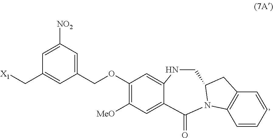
C1(COC2=C([MeO])C=C3C(=C2)NCC2CC4=C(C=CC=C4)N2C3=O)=CC([NO2])=CC(C[X1])=C1
